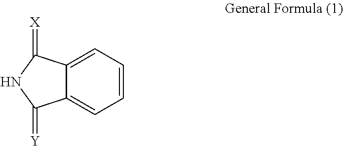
C1=C2C(=CC=C1)C(=[Y])NC2=[X]
